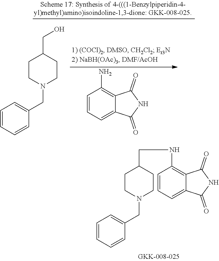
C1CN(CC2=CC=CC=C2)CCC1CNC1=C2C(=CC=C1)C(=O)NC2=O.C1CN(CC2=CC=CC=C2)CCC1CO.C1=CC=C2C(=C1N)C(=O)NC2=O
